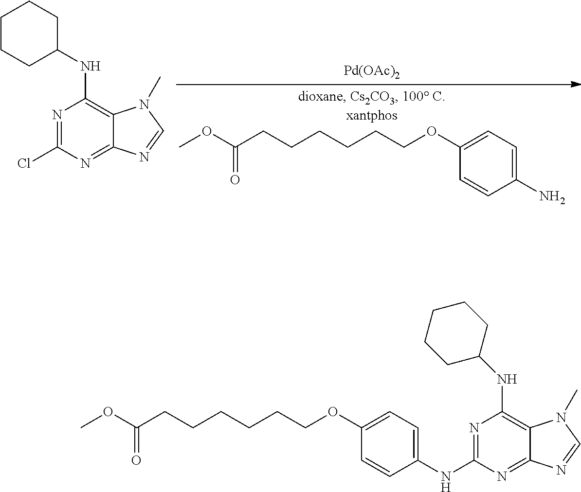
N1=C(Cl)N=C2C(=C1NC1CCCCC1)N(C)C=N2.[Pd(OAc)2].C1(OCCCCCCC(OC)=O)=CC=C(N)C=C1.C1(OCCCCCCC(OC)=O)=CC=C(NC2=NC(NC3CCCCC3)=C3C(=N2)N=CN3C)C=C1
